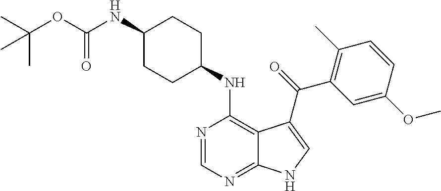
C1(NC(OC(C)(C)C)=O)CCC(NC2=C3C(=NC=N2)NC=C3C(=O)C2=C(C)C=CC(OC)=C2)CC1
